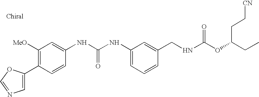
C1(C2=CN=CO2)=C([MeO])C=C(NC(NC2=CC=CC(CNC(OC(CC)CC[CN])=O)=C2)=O)C=C1
